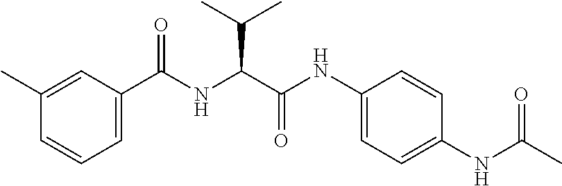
C1(C)=CC(C(NC(C(NC2=CC=C(NC(C)=O)C=C2)=O)C(C)C)=O)=CC=C1
